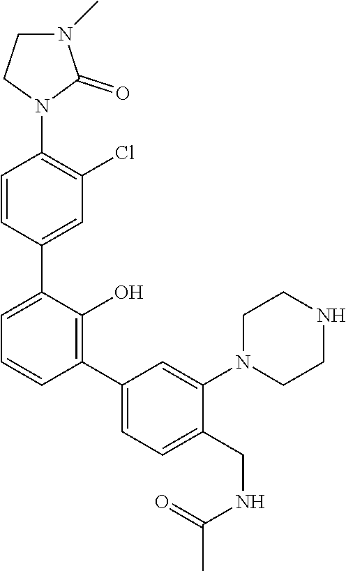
C1=CC(C2=CC=CC(C3=CC=C(CNC(=O)C)C(N4CCNCC4)=C3)=C2O)=CC(Cl)=C1N1C(=O)N(C)CC1
